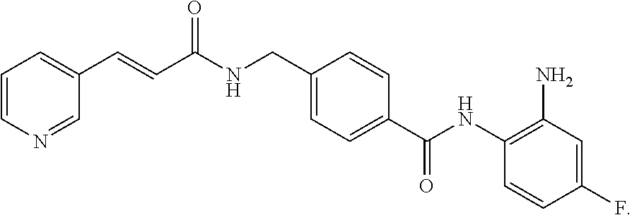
C1=CN=CC(C=CC(NCC2=CC=C(C(NC3=C(N)C=C(F)C=C3)=O)C=C2)=O)=C1
